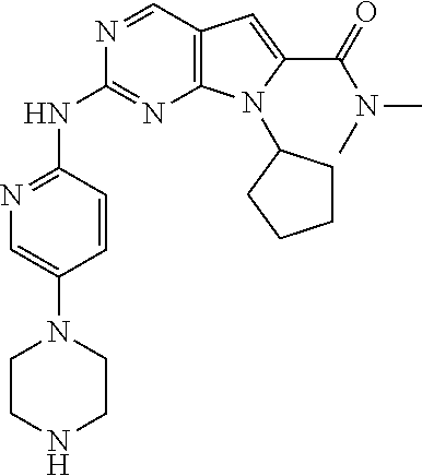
C12=C(N(C3CCCC3)C(C(=O)N(C)C)=C1)N=C(NC1=NC=C(N3CCNCC3)C=C1)N=C2
